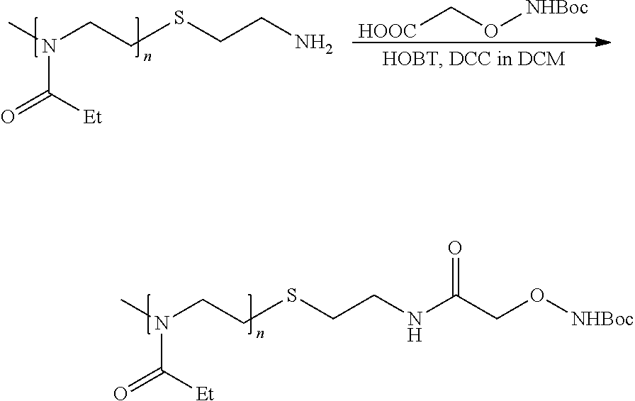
N(C(=O)[Et])(CCSCCNC(=O)CO[NHBoc])C.N(C(=O)[Et])(CCSCCN)C.[HOOC]CO[NHBoc]
